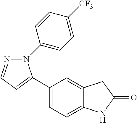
C1(C2=CC=NN2C2=CC=C([CF3])C=C2)=CC=C2C(=C1)CC(=O)N2
